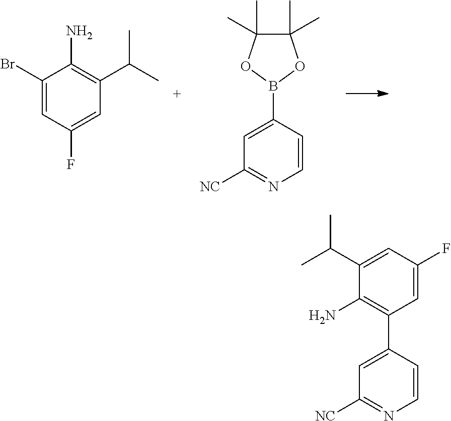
C1(Br)=CC(F)=CC(C(C)C)=C1N.C1=CC(B2OC(C)(C)C(C)(C)O2)=CC([NC])=N1.C1=C(F)C=C(C(C)C)C(N)=C1C1=CC([NC])=NC=C1
